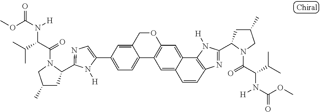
C1(C2=CC=C3C(=C2)COC2=C3C=C3C(=C2)C2=C(N=C(C4CC(C)CN4C(=O)C(C(C)C)N([H])C(OC)=O)N2[H])C=C3)=CN=C(C2CC(C)CN2C(=O)C(C(C)C)N([H])C(OC)=O)N1[H]
